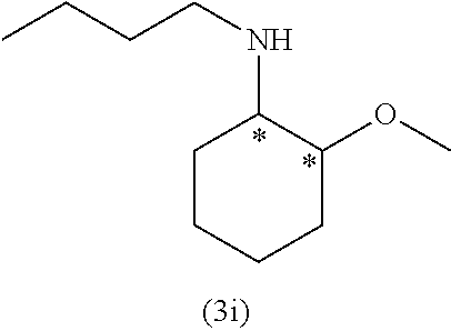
C1CCCC(OC)C1NCCCC
